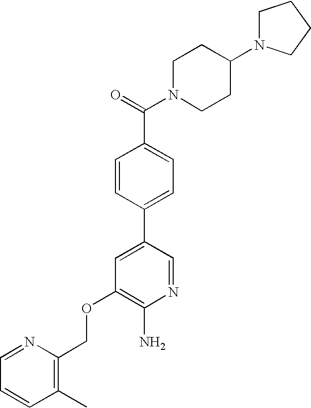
C(OC1=C(N)N=CC(C2=CC=C(C(=O)N3CCC(N4CCCC4)CC3)C=C2)=C1)C1=C(C)C=CC=N1
